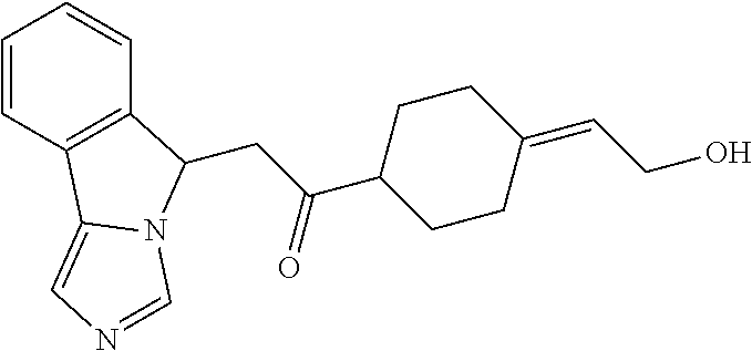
C1=CC2=C(C=C1)C(CC(=O)C1CCC(=CCO)CC1)N1C2=CN=C1
